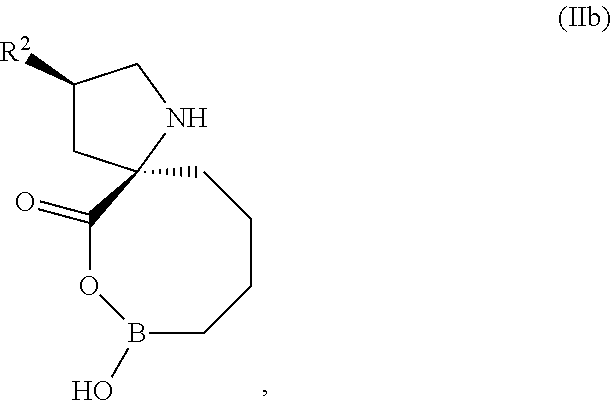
B1(O)CCCCC2(C(=O)O1)CC([R2])CN2
